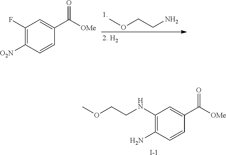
C1(NCCOC)=C(N)C=CC(C([OMe])=O)=C1.[I-].O(CCN)C.C1(F)=C([O2N])C=CC(C([OMe])=O)=C1
